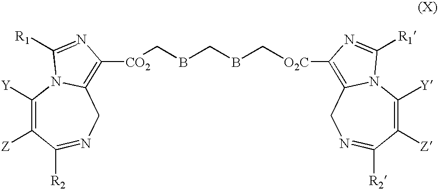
C1([Y])=C([Z])C([R2])=NCC2=C([CO2]CBCBC[O2C]C3=C4N(C([Y])=C([Z])C([R2])=NC4)C([R1])=N3)N=C([R1])N12
